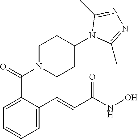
C1=C(C=CC(NO)=O)C(C(=O)N2CCC(N3C(C)=NN=C3C)CC2)=CC=C1
